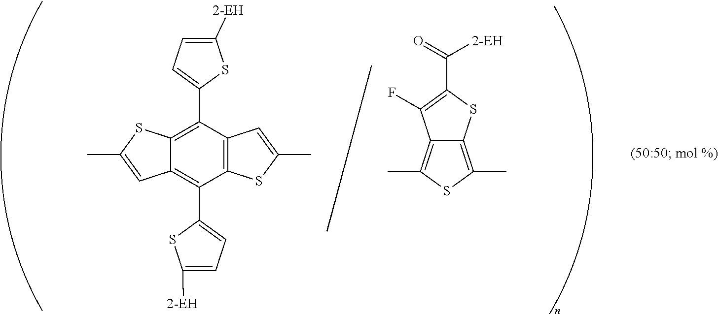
C12=C(C3=CC=C([2-EH])S3)C3=C(C(C4=CC=C([2-EH])S4)=C1C=C(C)S2)SC(C)=C3.C12=C(C)SC(C)=C1C(F)=C(C([2-EH])=O)S2
